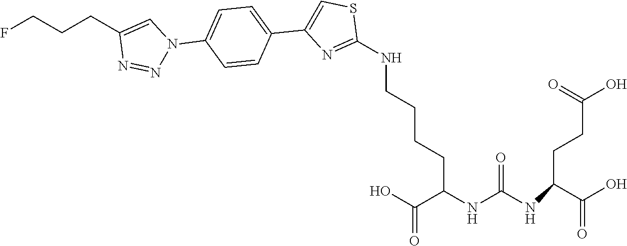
OC(C(NC(NC(C(=O)O)CCC(=O)O)=O)CCCCNC1=NC(C2=CC=C(N3C=C(CCCF)N=N3)C=C2)=CS1)=O
